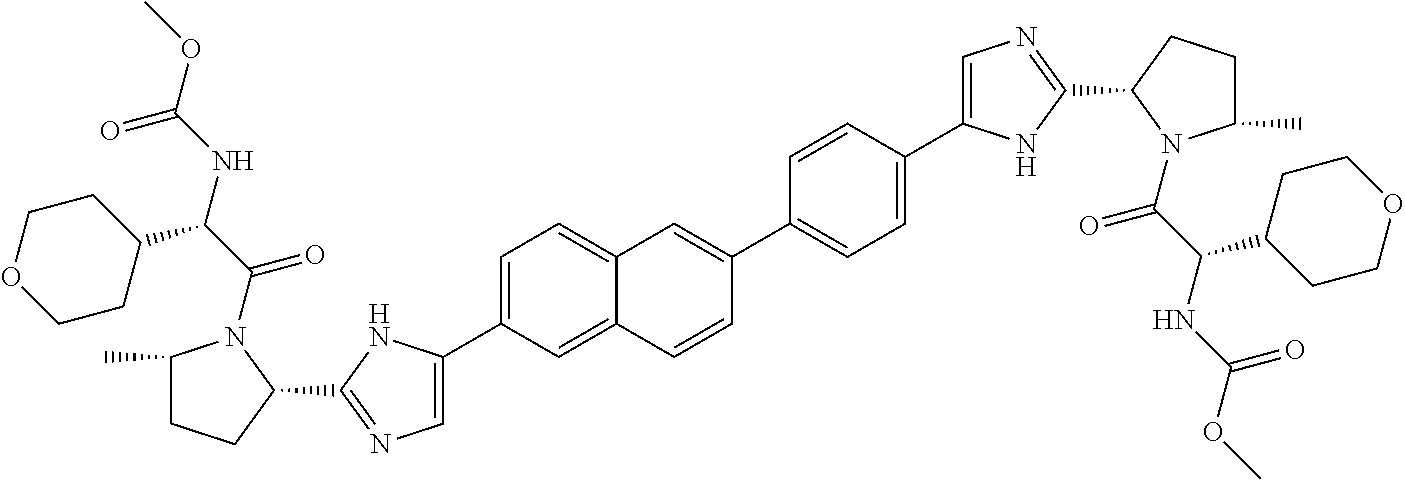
C1=C(C2=CN=C(C3N(C(C(NC(OC)=O)C4CCOCC4)=O)C(C)CC3)N2)C=C2C(=C1)C=C(C1=CC=C(C3=CN=C(C4N(C(C(NC(OC)=O)C5CCOCC5)=O)C(C)CC4)N3)C=C1)C=C2
